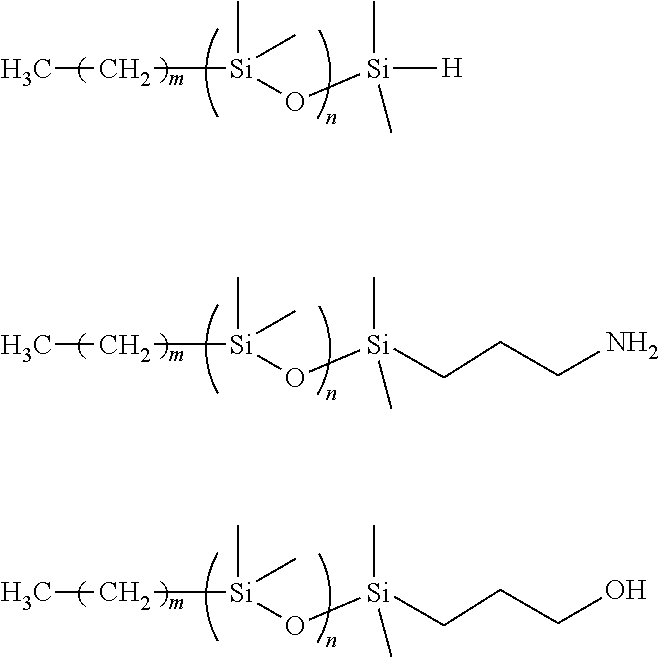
CC[Si](C)(C)O[Si](C)([H])C.C(CN)C[Si](O[Si](CC)(C)C)(C)C.C(CO)C[Si](O[Si](CC)(C)C)(C)C
